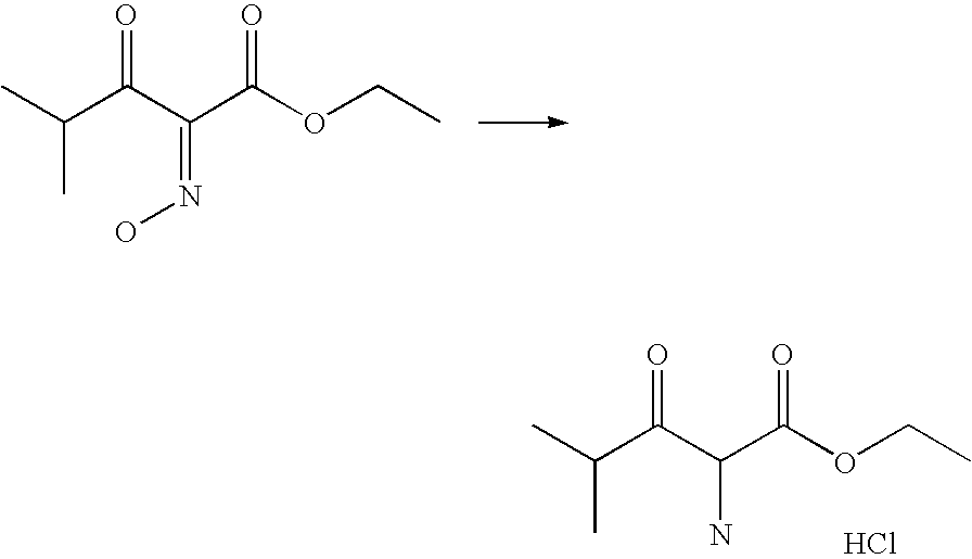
CC(C)C(C(C(OCC)=O)=NO)=O.CC(C)C(C(C(OCC)=O)N)=O.Cl
